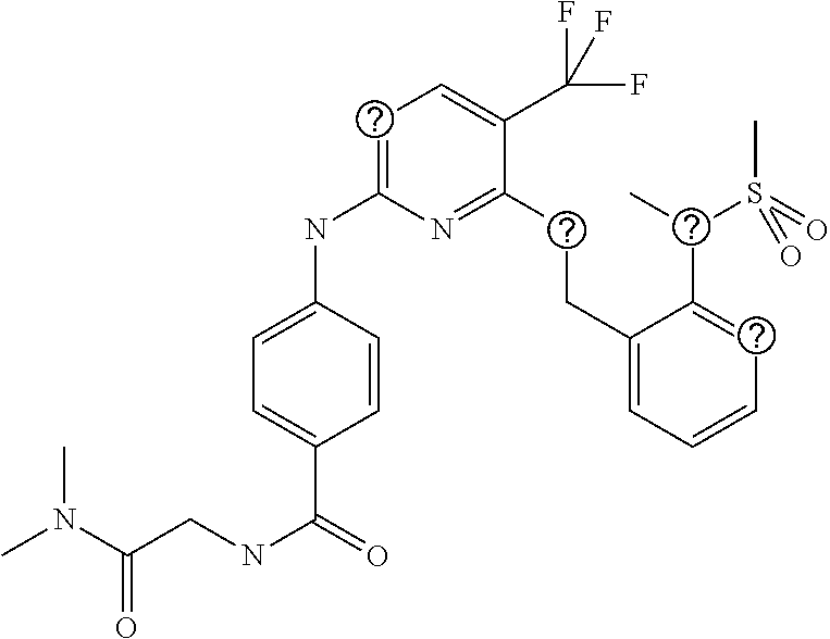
N(C1=CC=C(C(F)(F)F)C(CCC2=CC=CC=C2C(S(=O)(C)=O)C)=N1)C1=CC=C(C(=O)NCC(N(C)C)=O)C=C1
